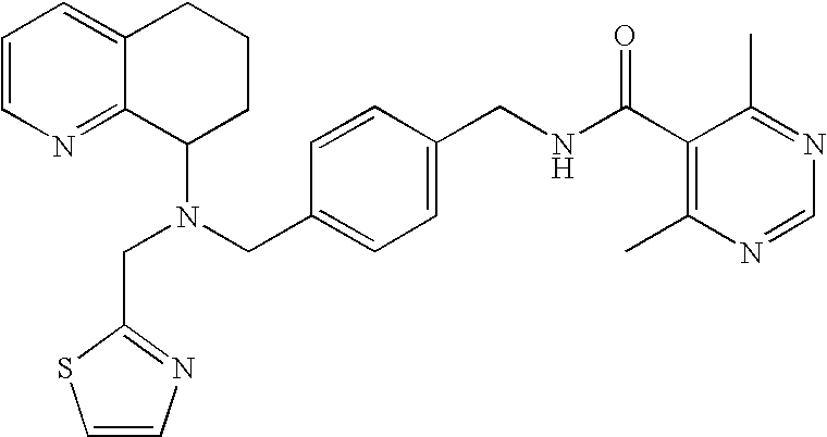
N(CC1=CC=C(CNC(C2=C(C)N=CN=C2C)=O)C=C1)(C1CCCC2=CC=CN=C12)CC1=NC=CS1
